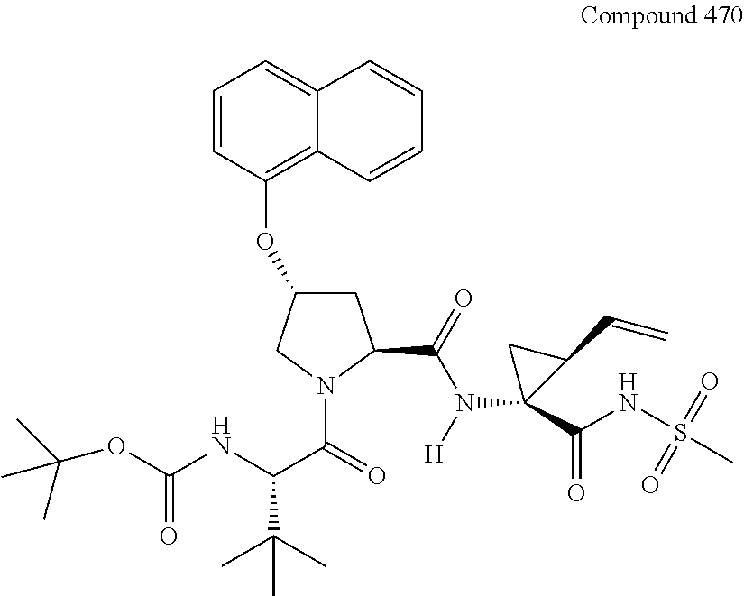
C1=CC(OC2CC(C(N([H])C3(C(NS(C)(=O)=O)=O)C(C=C)C3)=O)N(C(=O)C(NC(OC(C)(C)C)=O)C(C)(C)C)C2)=C2C(=C1)C=CC=C2
